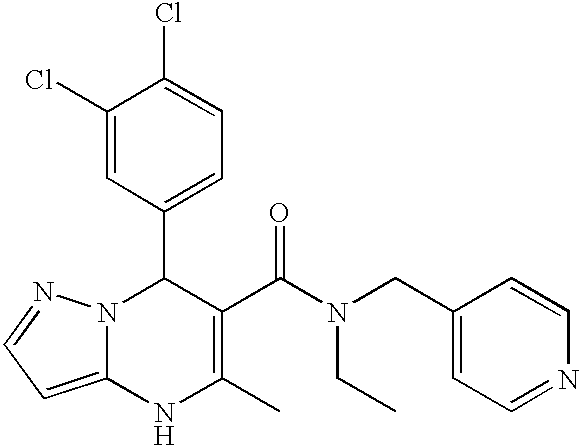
C1(Cl)=CC(C2N3C(=CC=N3)NC(C)=C2C(N(CC2=CC=NC=C2)CC)=O)=CC=C1Cl
